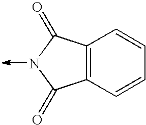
C12=C(C=CC=C1)C(=O)N(->C)C2=O
